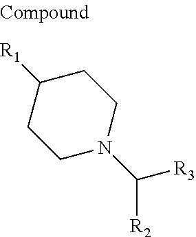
N1(C([R2])[R3])CCC([R1])CC1
